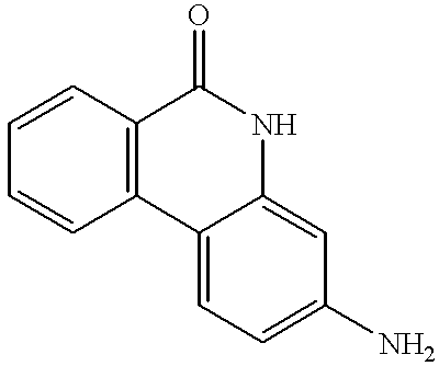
C1=CC=CC2=C1C(=O)NC1=CC(N)=CC=C21
